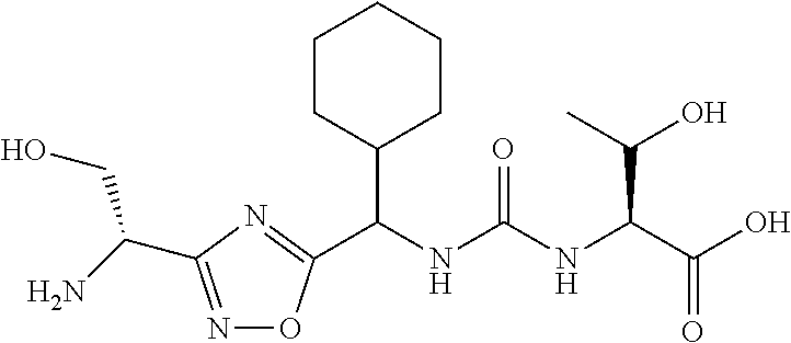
N1=C(C(N)CO)N=C(C(NC(NC(C(O)=O)C(O)C)=O)C2CCCCC2)O1
